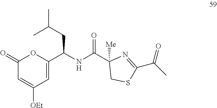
C1(=O)C=C([OEt])C=C(C(NC(C2([Me])CSC(C(C)=O)=N2)=O)CC(C)C)O1
